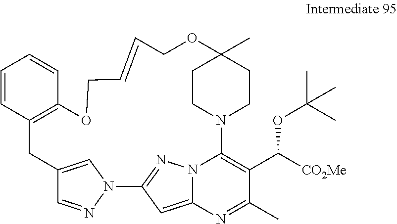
C1CN2CCC1(C)OCC=CCOC1=C(CC3=CN(C4=NN5C2=C(C([CO2Me])OC(C)(C)C)C(C)=NC5=C4)N=C3)C=CC=C1
